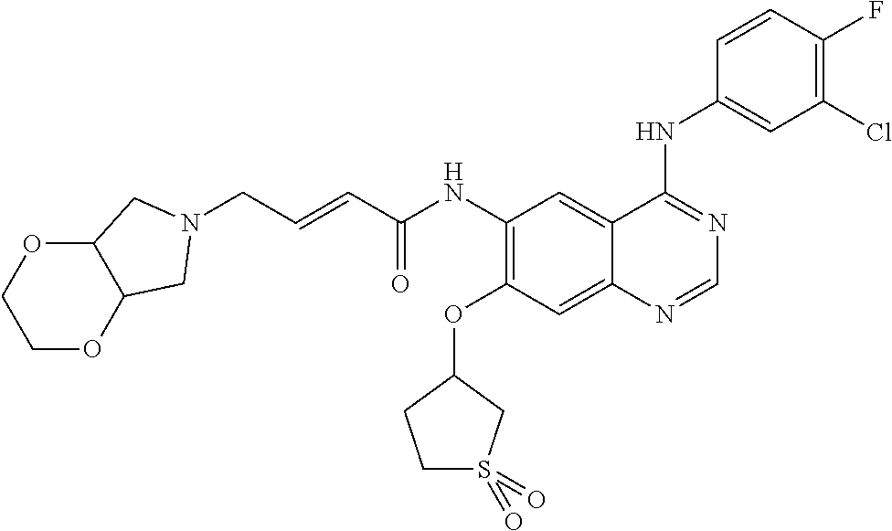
C(C=CC(NC1=C(OC2CCS(=O)(=O)C2)C=C2C(=C1)C(NC1=CC(Cl)=C(F)C=C1)=NC=N2)=O)N1CC2OCCOC2C1
